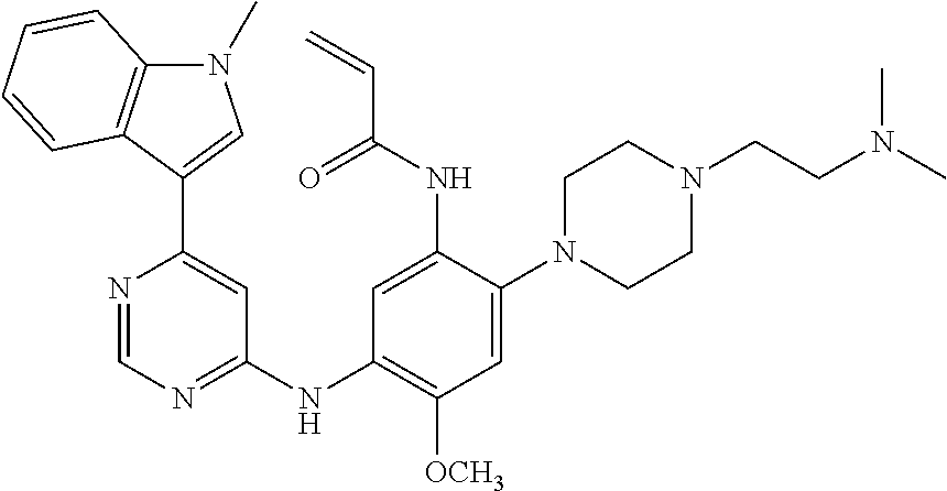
C1=NC(C2=CN(C)C3=C2C=CC=C3)=CC(NC2=C([OCH3])C=C(N3CCN(CCN(C)C)CC3)C(NC(C=C)=O)=C2)=N1
